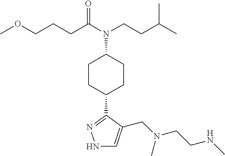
N1C=C(CN(C)CCNC)C(C2CCC(N(CCC(C)C)C(=O)CCCOC)CC2)=N1
